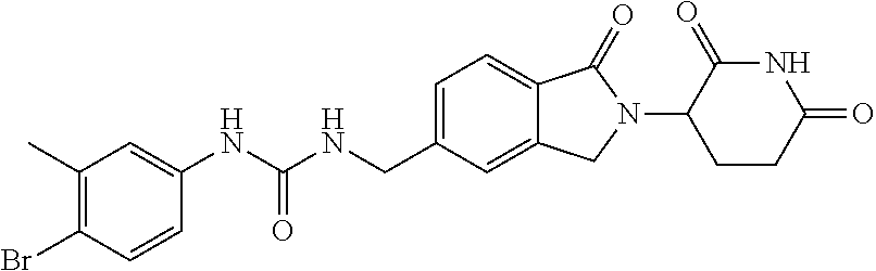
N(C(NCC1=CC=C2C(=C1)CN(C1CCC(=O)NC1=O)C2=O)=O)C1=CC(C)=C(Br)C=C1
